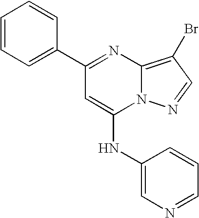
C1(C2=CC=CC=C2)=NC2=C(Br)C=NN2C(NC2=CN=CC=C2)=C1
